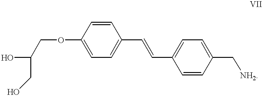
C1=CC(OCC(O)CO)=CC=C1C=CC1=CC=C(C[NH2])C=C1
